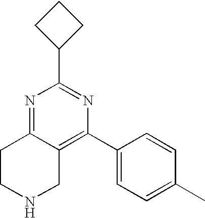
C1(C2CCC2)=NC(C2=CC=C(C)C=C2)=C2C(=N1)CCNC2
